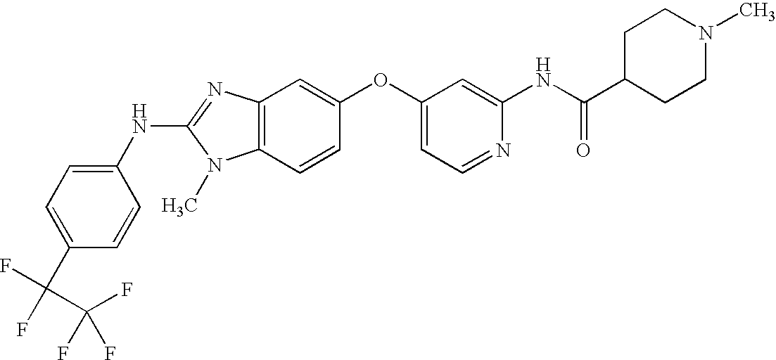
C1(NC2=NC3=C(N2C)C=CC(OC2=CC=NC(NC(C4CCN(C)CC4)=O)=C2)=C3)=CC=C(C(F)(F)C(F)(F)F)C=C1
